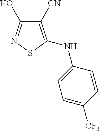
C1([CN])=C(NC2=CC=C([CF3])C=C2)SN=C1O
